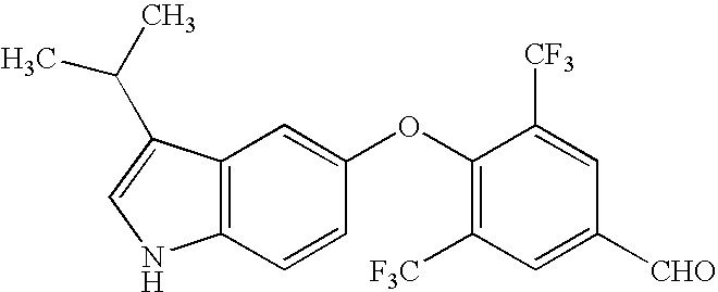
C12=C(C(C(C)C)=CN1)C=C(OC1=C([F3C])C=C([CHO])C=C1[CF3])C=C2
